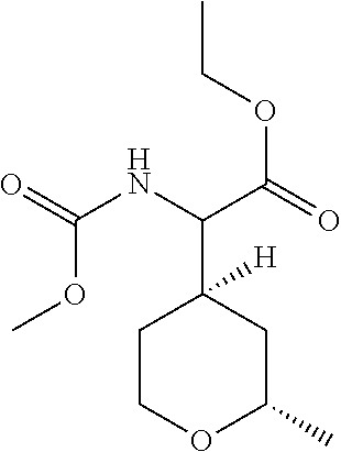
C1COC(C)CC1(C(NC(=O)OC)C(=O)OCC)[H]
